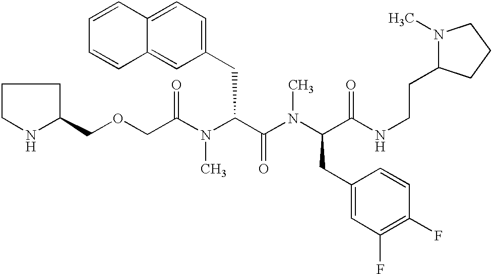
C(C(N(C(C(N(C(C(NCCC1N(C)CCC1)=O)CC1=CC(F)=C(F)C=C1)C)=O)CC1=CC=C2C(=C1)C=CC=C2)C)=O)OCC1CCCN1
